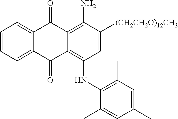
C1=CC=C2C(=C1)C(=O)C1=C(N)C([(CH2CH2O)12CH3])=CC(NC3=C(C)C=C(C)C=C3C)=C1C2=O
